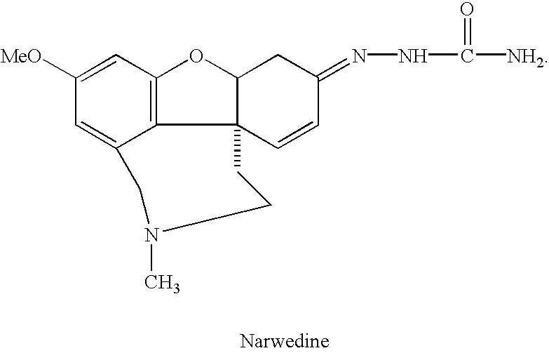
C1=C([MeO])C=C2C3=C1OC1C3(C=CC(=NNC(=O)[NH2])C1)CCN(C)C2
